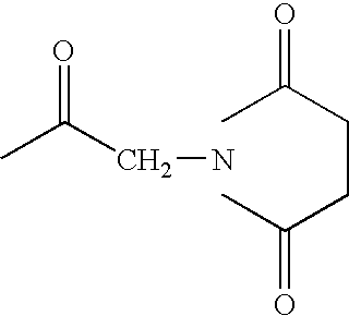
CC(CN)=O.CC(CCC(C)=O)=O
